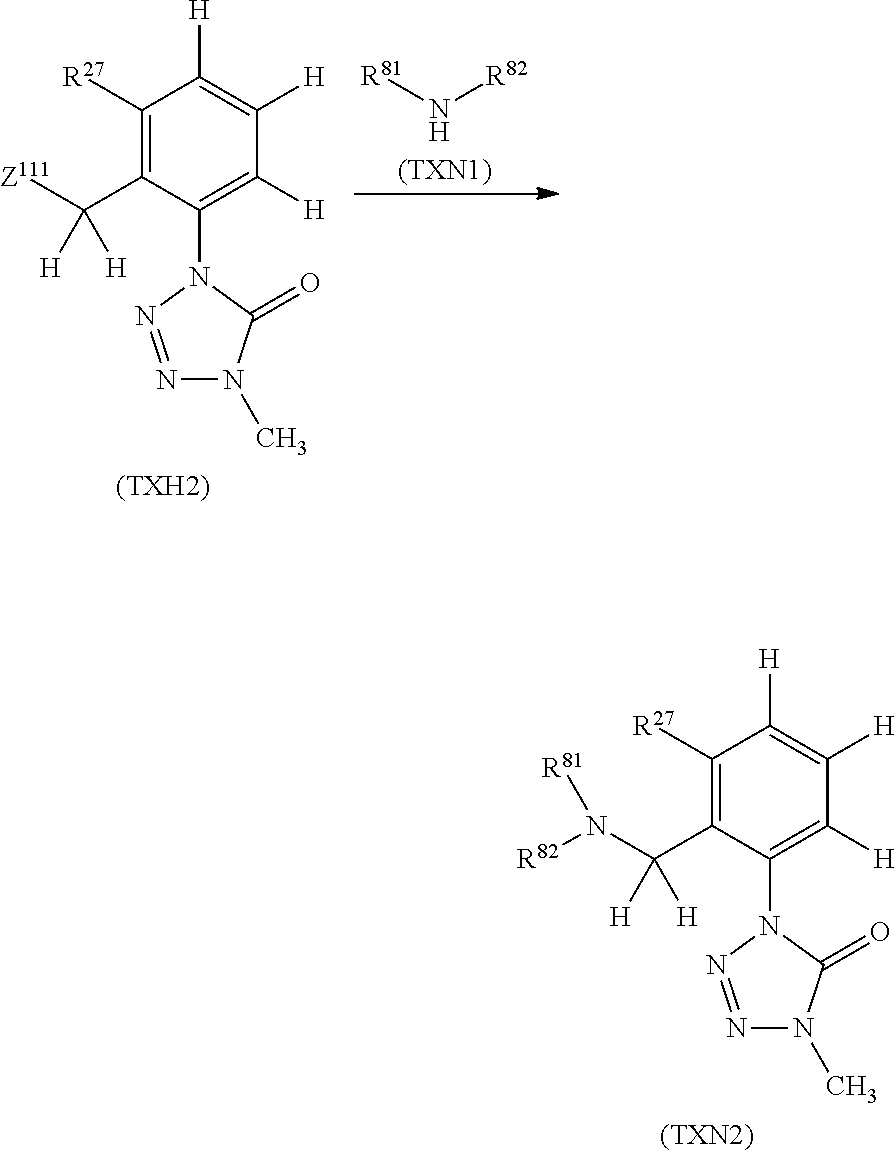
C1([R27])=C(C(N([R82])[R81])([H])[H])C(N2C(=O)N(C)N=N2)=C([H])C([H])=C1[H].[(TXN2)].C1([R27])=C(C([Z111])([H])[H])C(N2C(=O)N(C)N=N2)=C([H])C([H])=C1[H].[(TXH2)].[(TXN1)].[R81]N[R82]
